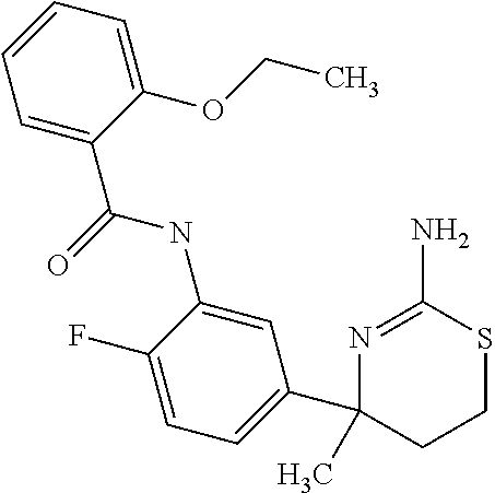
C1(C(=O)NC2=CC(C3(C)CCSC(N)=N3)=CC=C2F)=CC=CC=C1OCC
